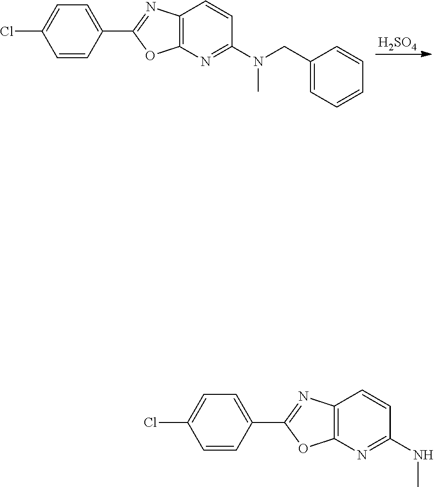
C1=CC(C2=NC3=C(N=C(N(CC4=CC=CC=C4)C)C=C3)O2)=CC=C1Cl.[H2SO4].C1=CC(C2=NC3=C(N=C(NC)C=C3)O2)=CC=C1Cl
